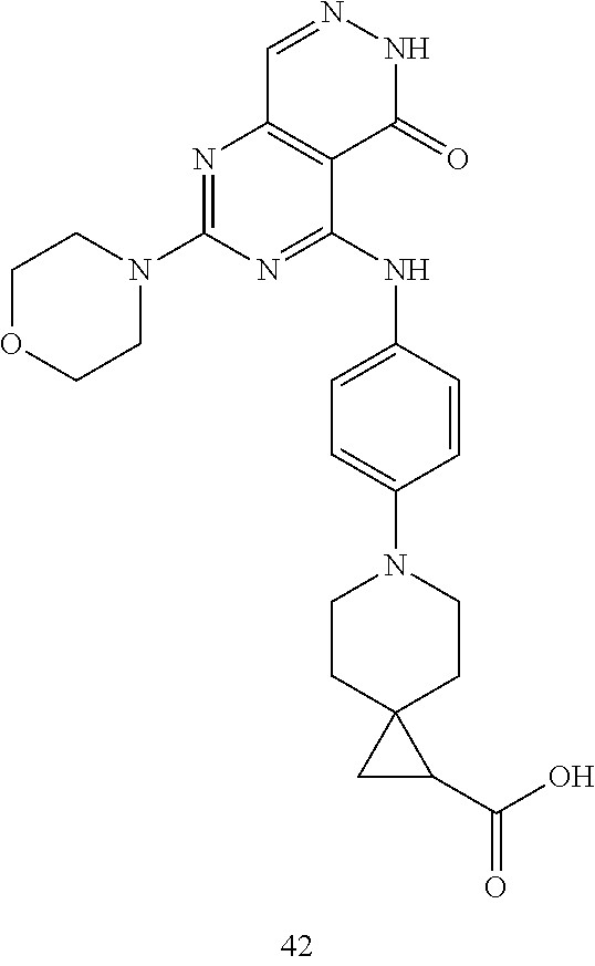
C1=NNC(=O)C2=C1N=C(N1CCOCC1)N=C2NC1=CC=C(N2CCC3(CC2)CC3C(O)=O)C=C1
